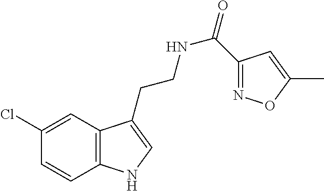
C12=C(C=C(Cl)C=C1)C(CCNC(=O)C1=NOC(C)=C1)=CN2
